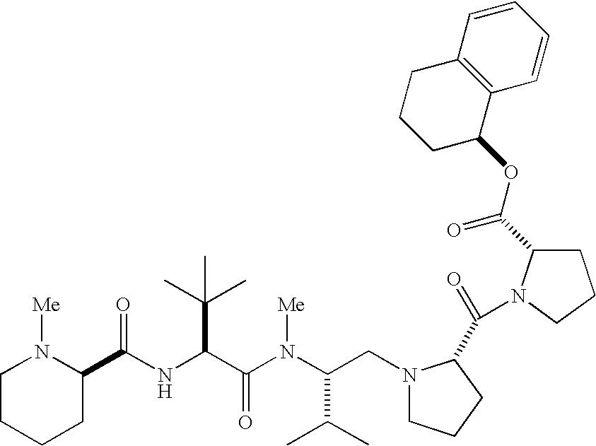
N(C(C(N(C(C(C)C)CN1CCCC1C(=O)N1CCCC1C(OC1C2=C(CCC1)C=CC=C2)=O)[Me])=O)C(C)(C)C)C(=O)C1N([Me])CCCC1
